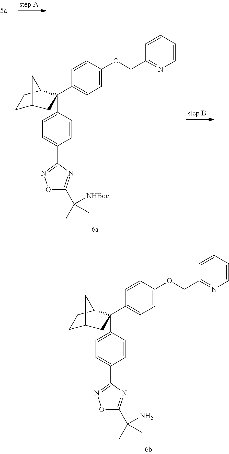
C1=CC(C2=NOC(C(C)([NHBoc])C)=N2)=CC=C1C1(C2=CC=C(OCC3=NC=CC=C3)C=C2)CC2CCC1C2.C1=CC(C2=NOC(C(C)(N)C)=N2)=CC=C1C1(C2=CC=C(OCC3=NC=CC=C3)C=C2)CC2CCC1C2
